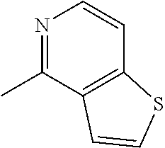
N1=C(C)C2=C(C=C1)SC=C2
